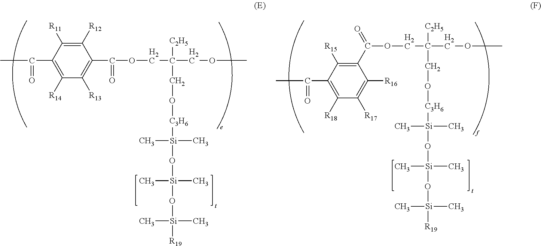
C1([R12])=C([R11])C(C(C)=O)=C([R14])C([R13])=C1C(OCC([C2H5])(COC)CO[C3H6][Si](C)(C)O[Si](C)(C)O[Si](C)(C)[R19])=O.C1(C(OCC([C2H5])(COC)CO[C3H6][Si](C)(C)O[Si](C)(C)O[Si](C)(C)[R19])=O)=C([R15])C(C(C)=O)=C([R18])C([R17])=C1[R16]
